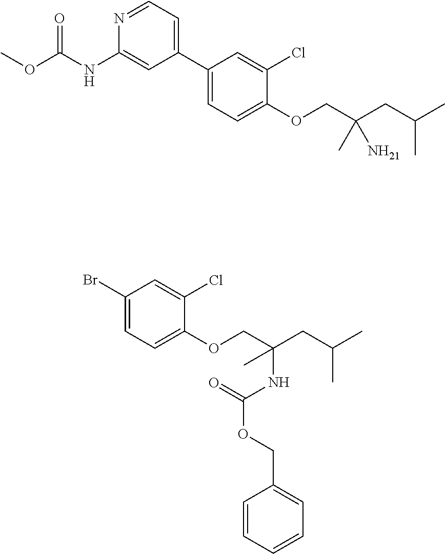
C1(Br)=CC=C(OCC(CC(C)C)(NC(OCC2=CC=CC=C2)=O)C)C(Cl)=C1.C1(C2=CC=NC(NC(OC)=O)=C2)=CC=C(OCC(CC(C)C)([NH21])C)C(Cl)=C1
